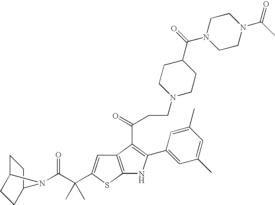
C1C2CCC(C1)N2C(C(C)(C)C1=CC2=C(S1)NC(C1=CC(C)=CC(C)=C1)=C2C(=O)CCN1CCC(C(N2CCN(C(C)=O)CC2)=O)CC1)=O
